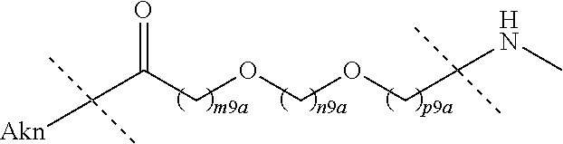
C(COCOCC(NC)(C)C)(C([Akn])(C)C)=O
